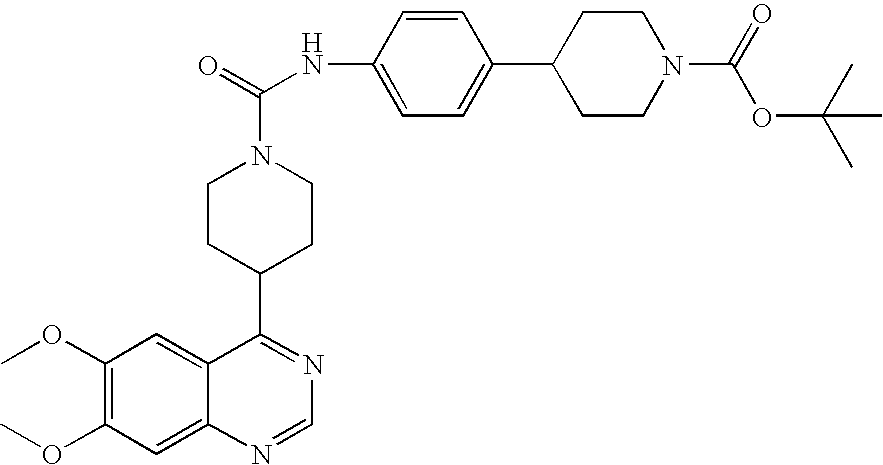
C1CC(C2=NC=NC3=CC(OC)=C(OC)C=C23)CCN1C(=O)NC1=CC=C(C2CCN(C(=O)OC(C)(C)C)CC2)C=C1
